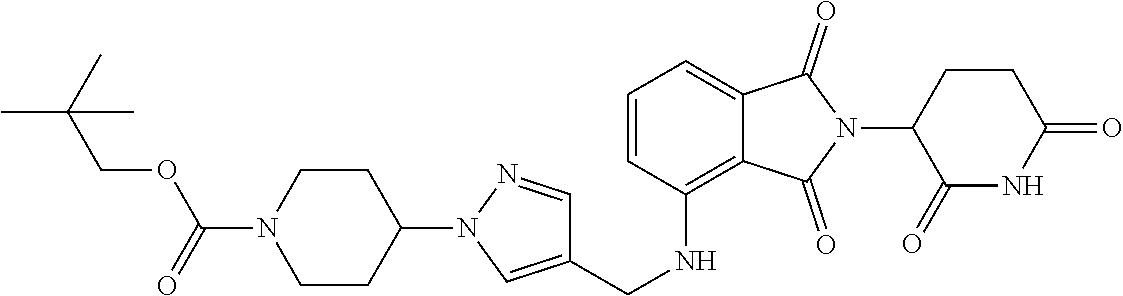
O(C(N1CCC(N2N=CC(CNC3=C4C(=CC=C3)C(=O)N(C3C(=O)NC(=O)CC3)C4=O)=C2)CC1)=O)CC(C)(C)C
